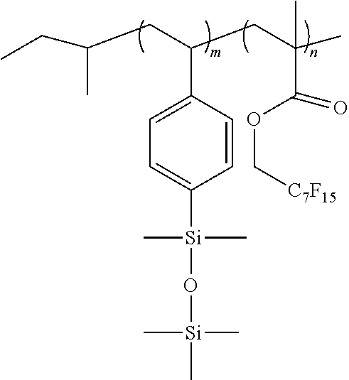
C1(C(CC(C)CC)CC(C)(C)C(OC[C7F15])=O)=CC=C([Si](C)(C)O[Si](C)(C)C)C=C1
